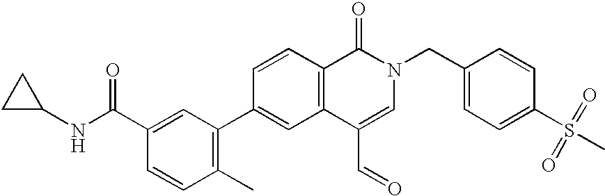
C1=CC(C2=C(C)C=CC(C(NC3CC3)=O)=C2)=CC2=C1C(=O)N(CC1=CC=C(S(C)(=O)=O)C=C1)C=C2C=O
